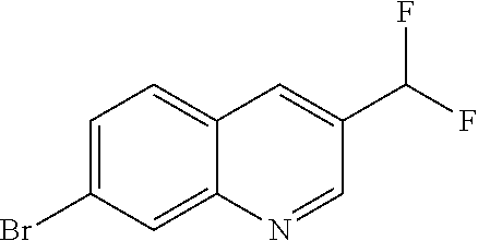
C1=C(Br)C=C2C(=C1)C=C(C(F)F)C=N2
